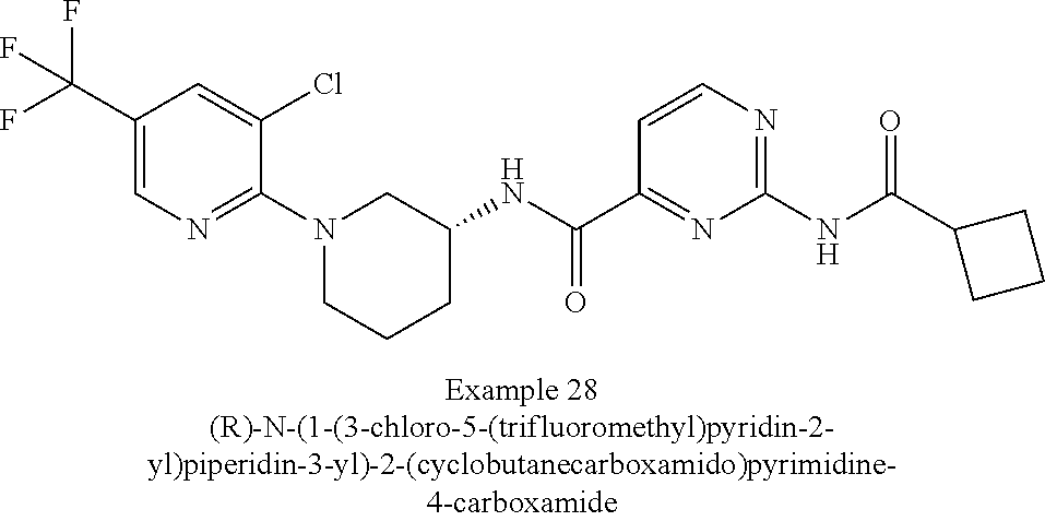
C1(C(F)(F)F)=CN=C(N2CCCC(NC(C3=NC(NC(C4CCC4)=O)=NC=C3)=O)C2)C(Cl)=C1
